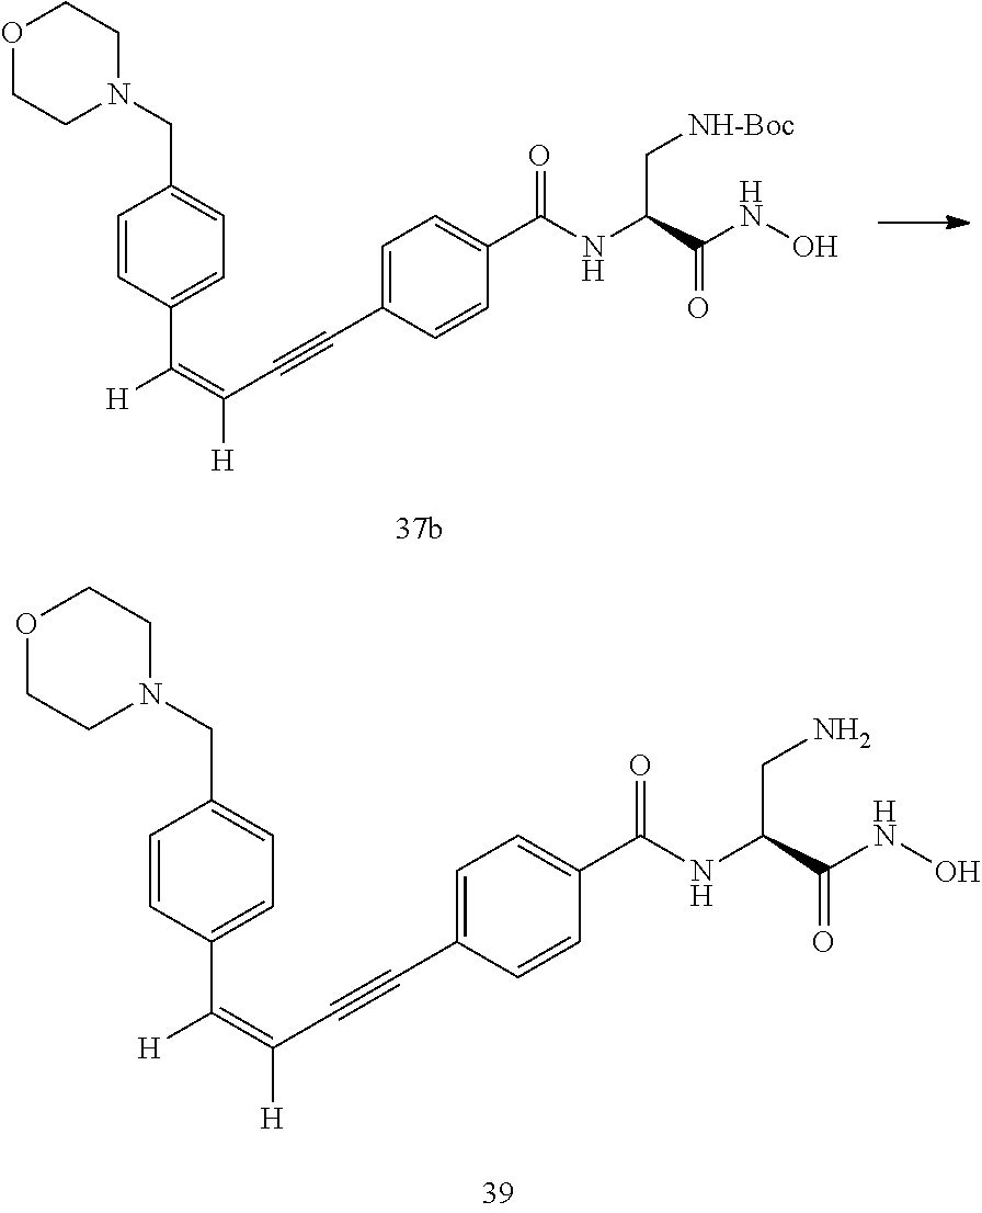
[H]C(=C(C#CC1=CC=C(C(NC(C(NO)=O)C[NH-Boc])=O)C=C1)[H])C1=CC=C(CN2CCOCC2)C=C1.[H]C(=C(C#CC1=CC=C(C(NC(C(NO)=O)CN)=O)C=C1)[H])C1=CC=C(CN2CCOCC2)C=C1
